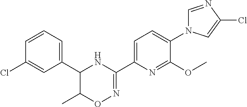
C1=C(C2C(C)ON=C(C3=CC=C(N4C=NC(Cl)=C4)C(OC)=N3)N2)C=C(Cl)C=C1
